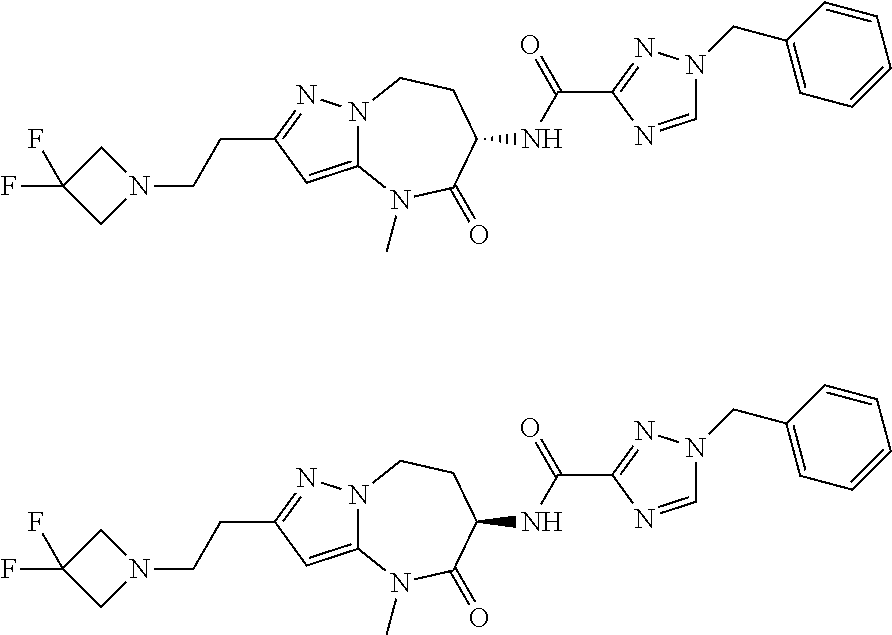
C12=CC(CCN3CC(F)(F)C3)=NN1CCC(NC(=O)C1=NN(CC3=CC=CC=C3)C=N1)C(=O)N2C.C12=CC(CCN3CC(F)(F)C3)=NN1CCC(NC(=O)C1=NN(CC3=CC=CC=C3)C=N1)C(=O)N2C
